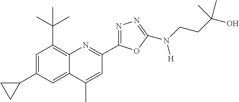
C1=C(C2CC2)C=C2C(=C1C(C)(C)C)N=C(C1=NN=C(N(CCC(O)(C)C)[H])O1)C=C2C
